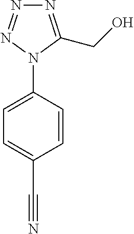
N1=C(CO)N(C2=CC=C(C#N)C=C2)N=N1
